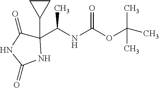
C1(C(NC(OC(C)(C)C)=O)C)(C2CC2)C(=O)NC(=O)N1
